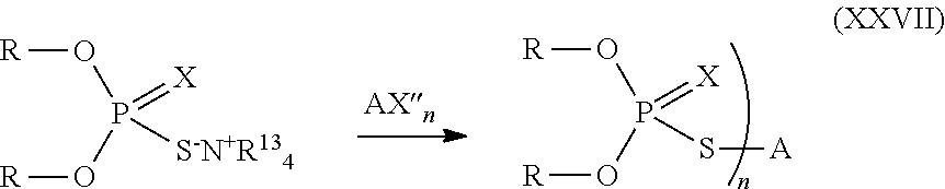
[R]OP(O[R])(=[X])S[A].[R]OP(O[R])(=[X])[S-N+R134]
